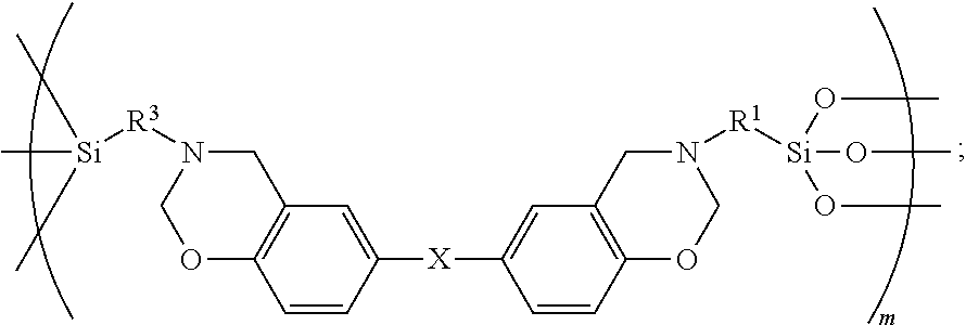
O1C2=C(CN([R3][Si](C)(C)C)C1)C=C([X]C1=CC3=C(C=C1)OCN([R1][Si](OC)(OC)OC)C3)C=C2
